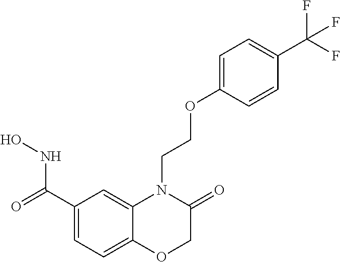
C1(C(=O)NO)=CC=C2C(=C1)N(CCOC1=CC=C(C(F)(F)F)C=C1)C(=O)CO2
